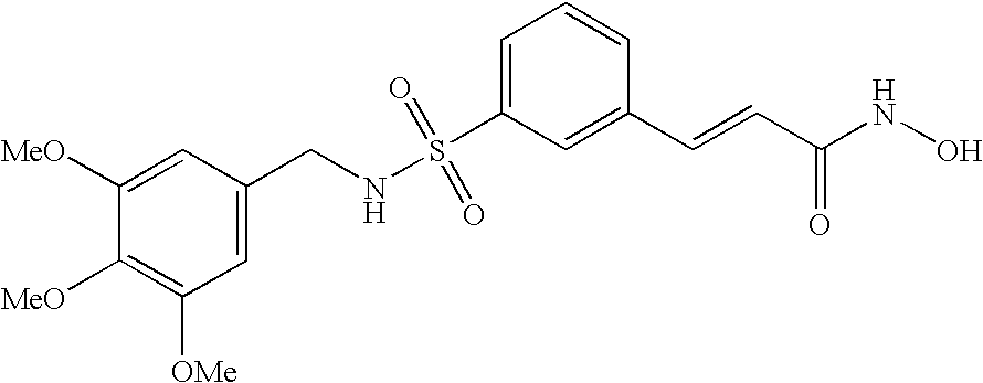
S(C1=CC=CC(C=CC(NO)=O)=C1)(NCC1=CC([OMe])=C([MeO])C([MeO])=C1)(=O)=O
